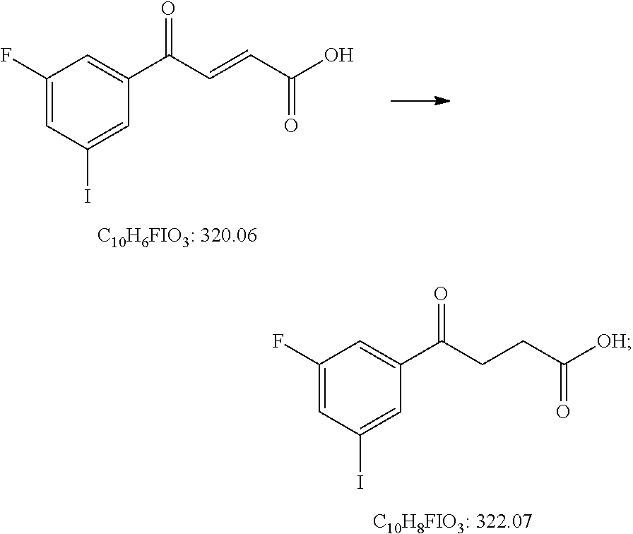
C1(F)=CC(I)=CC(C(CCC([OH])=O)=O)=C1.C1(F)=CC(I)=CC(C(C=CC(O)=O)=O)=C1
